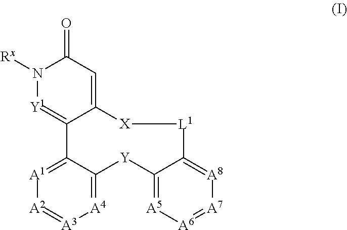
[X]1[L1]C2=[A8][A7]=[A6][A5]=C2[Y]C2=[A4][A3]=[A2][A1]=C2C2=[Y1]N([Rx])C(=O)C=C12
